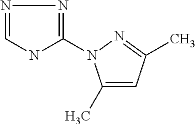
C1(C)=CC(C)=NN1C1=NN=CN1
